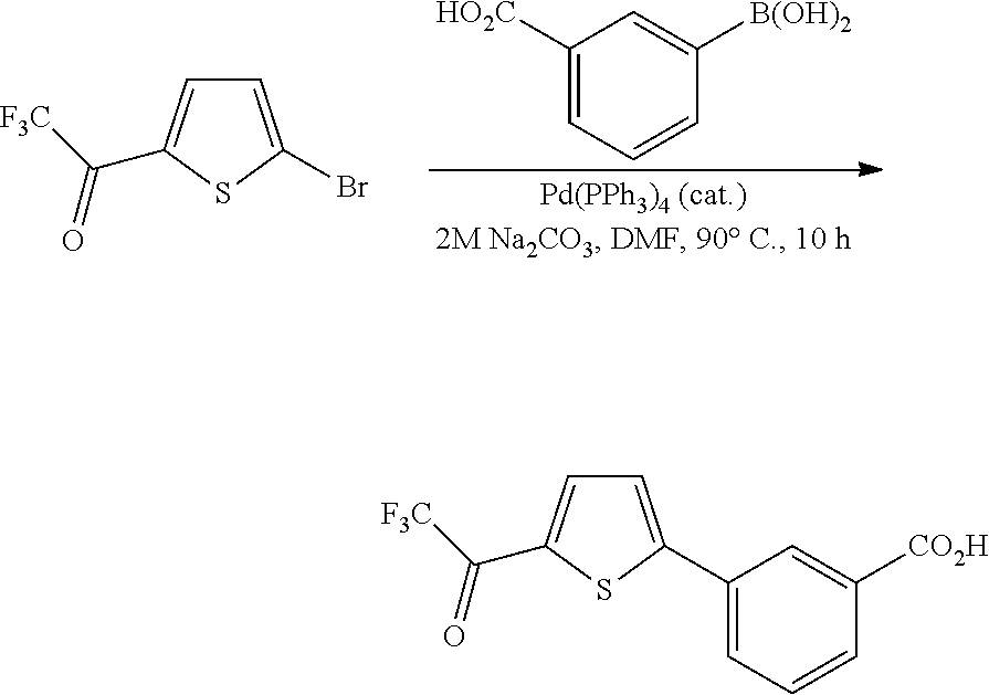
C1([HO2C])=CC=CC([B(OH)2])=C1.C1=C(Br)SC(C([F3C])=O)=C1.C1=C(C2=CC=CC([CO2H])=C2)SC(C([F3C])=O)=C1
